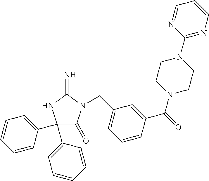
C1(C2=CC=CC=C2)(C2=CC=CC=C2)C(=O)N(CC2=CC=CC(C(=O)N3CCN(C4=NC=CC=N4)CC3)=C2)C(=N)N1
